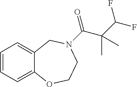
C1=CC=C2C(=C1)CN(C(=O)C(C(F)F)(C)C)CCO2
